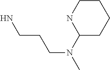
C1CNC(N(C)CCCN)CC1
